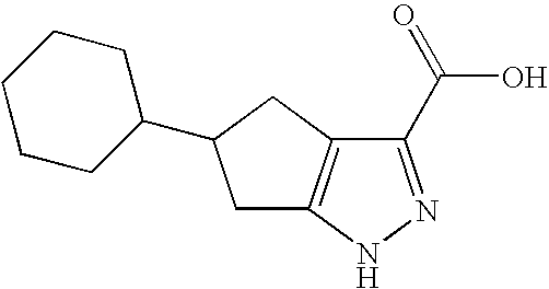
C1(C(=O)O)=NNC2=C1CC(C1CCCCC1)C2
